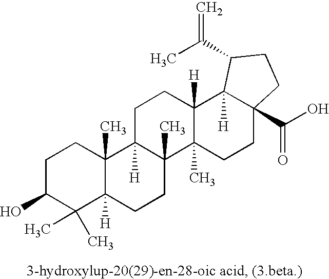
C1C(O)C(C)(C)C2([H])C(C)(C1)C1([H])C(C)(CC2)C2(C)C([H])(CC1)C1([H])C(C(O)=O)(CC2)CCC1C(C)=C
